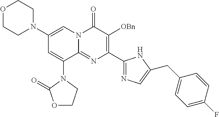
C1(N2CCOCC2)=CN2C(=NC(C3=NC=C(CC4=CC=C(F)C=C4)N3)=C([OBn])C2=O)C(N2C(=O)OCC2)=C1
